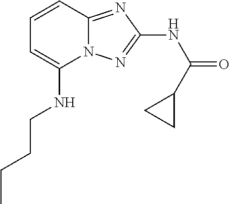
C1(NCCCC)=CC=CC2=NC(NC(=O)C3CC3)=NN12
